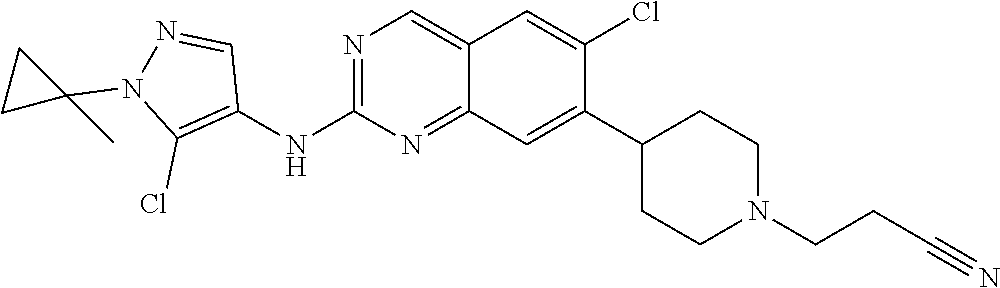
C1=C2C=C(Cl)C(C3CCN(CCC#N)CC3)=CC2=NC(NC2=C(Cl)N(C3(C)CC3)N=C2)=N1
